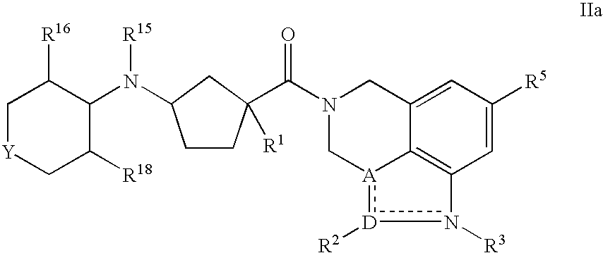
N1(C(=O)C2([R1])CCC(N(C3C([R16])C[Y]CC3[R18])[R15])C2)C[A]2:[D]([R2])n([R3])C3=C2C(=CC([R5])=C3)C1
